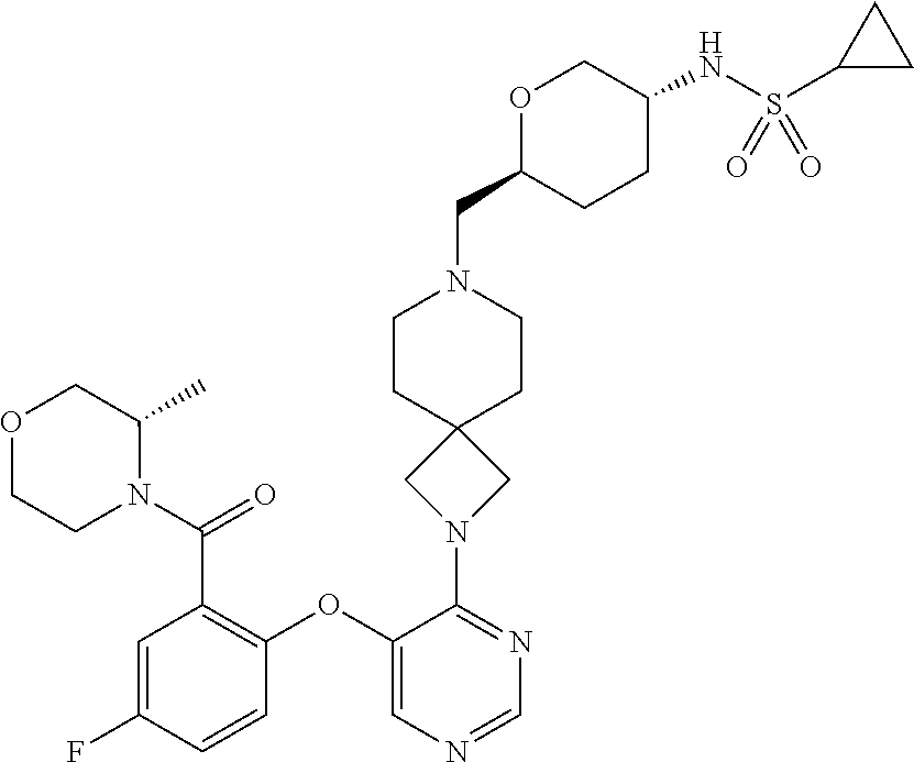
C1N(C(C2=C(OC3=CN=CN=C3N3CC4(C3)CCN(CC3CCC(NS(C5CC5)(=O)=O)CO3)CC4)C=CC(F)=C2)=O)C(C)COC1
